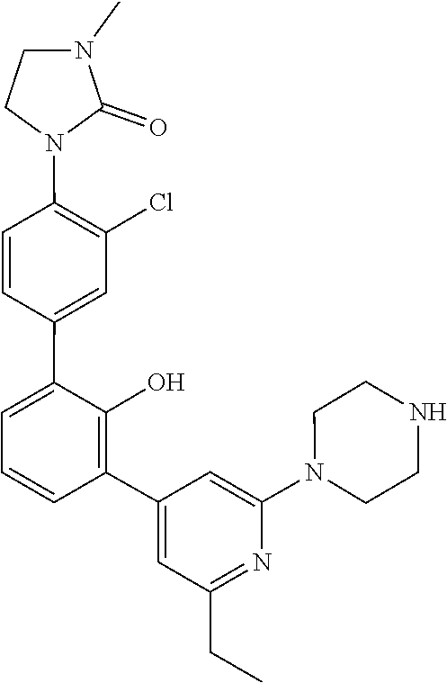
N1(C2=CC(C3=C(O)C(C4=CC(Cl)=C(N5CCN(C)C5=O)C=C4)=CC=C3)=CC(CC)=N2)CCNCC1
